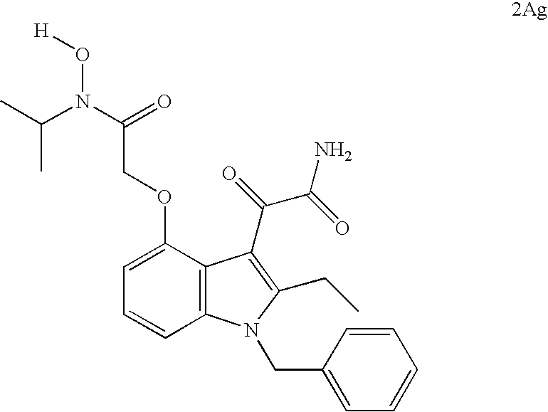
C12=C(C(OCC(N(O[H])C(C)C)=O)=CC=C1)C(C(=O)C(=O)N)=C(CC)N2CC1=CC=CC=C1
